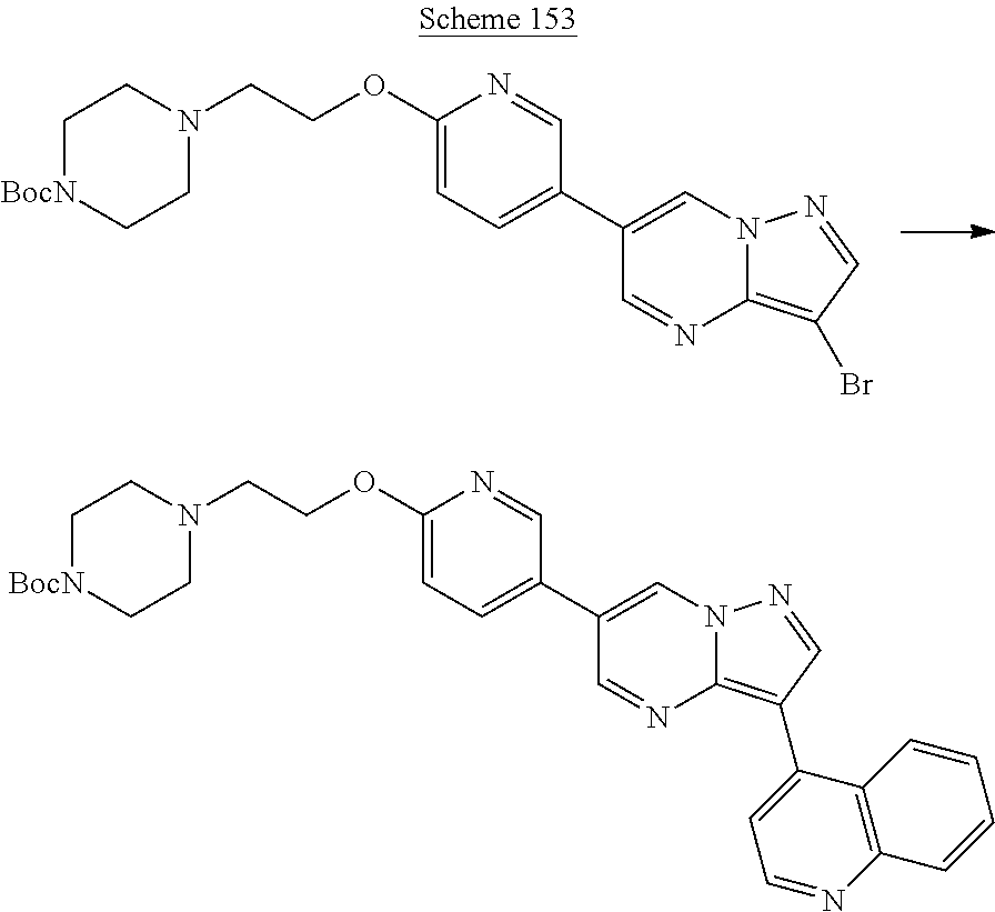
C1(OCCN2CC[BocN]CC2)=CC=C(C2=CN3C(=C(Br)C=N3)N=C2)C=N1.C1(OCCN2CC[BocN]CC2)=CC=C(C2=CN3C(=C(C4=CC=NC5=C4C=CC=C5)C=N3)N=C2)C=N1
